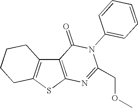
C12=C(SC3=C1CCCC3)N=C(COC)N(C1=CC=CC=C1)C2=O
